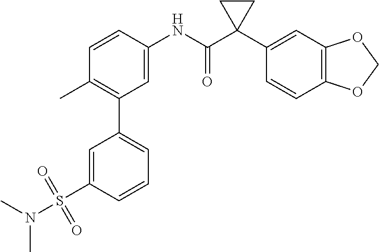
C1=C(NC(C2(C3=CC4=C(C=C3)OCO4)CC2)=O)C=CC(C)=C1C1=CC=CC(S(N(C)C)(=O)=O)=C1
